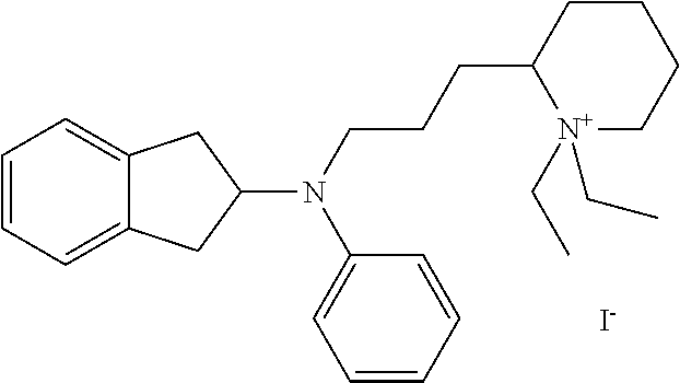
C1=CC=C2C(=C1)CC(N(CCCC1[N+](CC)(CC)CCCC1)C1=CC=CC=C1)C2.[I-]
